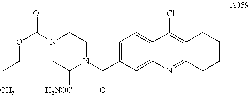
C1=C(C(N2CCN(C(=O)OCCC)CC2[H2NOC])=O)C=C2C(=C1)C(Cl)=C1C(=N2)CCCC1
